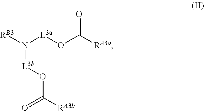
[RB3]N([L3a]OC([RA3a])=O)[L3b]OC([RA3b])=O
